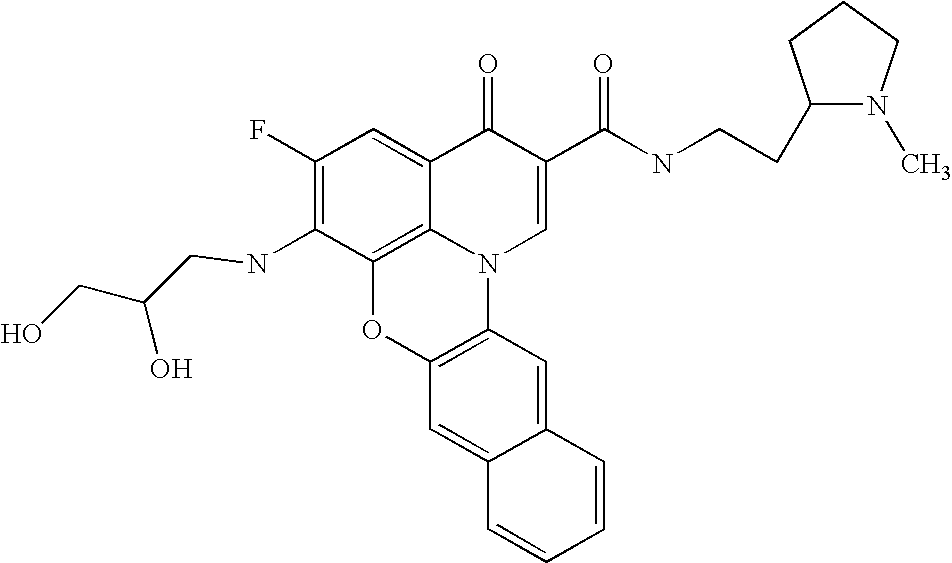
C1(F)=C(NCC(O)CO)C2=C3C(=C1)C(=O)C(C(NCCC1N(C)CCC1)=O)=CN3C1=C(O2)C=C2C(=C1)C=CC=C2
